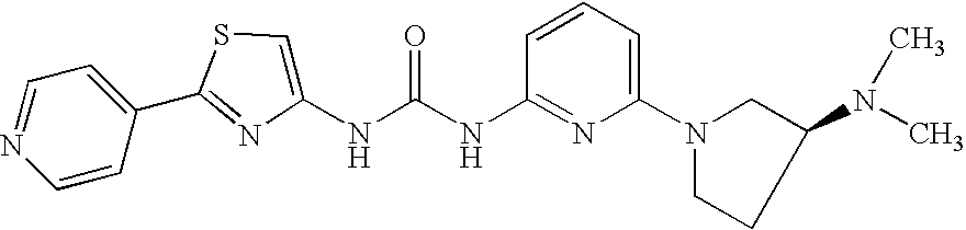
C1=CC(C2=NC(NC(NC3=NC(N4CC(N(C)C)CC4)=CC=C3)=O)=CS2)=CC=N1
